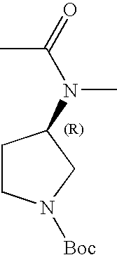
C1CN([Boc])CC1N(C(=O)C)C
